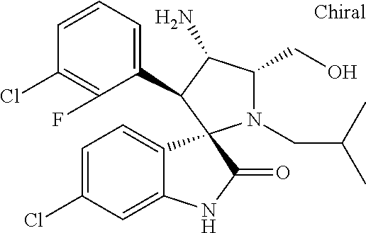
C1(Cl)=C(F)C(C2C(N)C(CO)N(CC(C)C)C23C2=CC=C(Cl)C=C2NC3=O)=CC=C1
